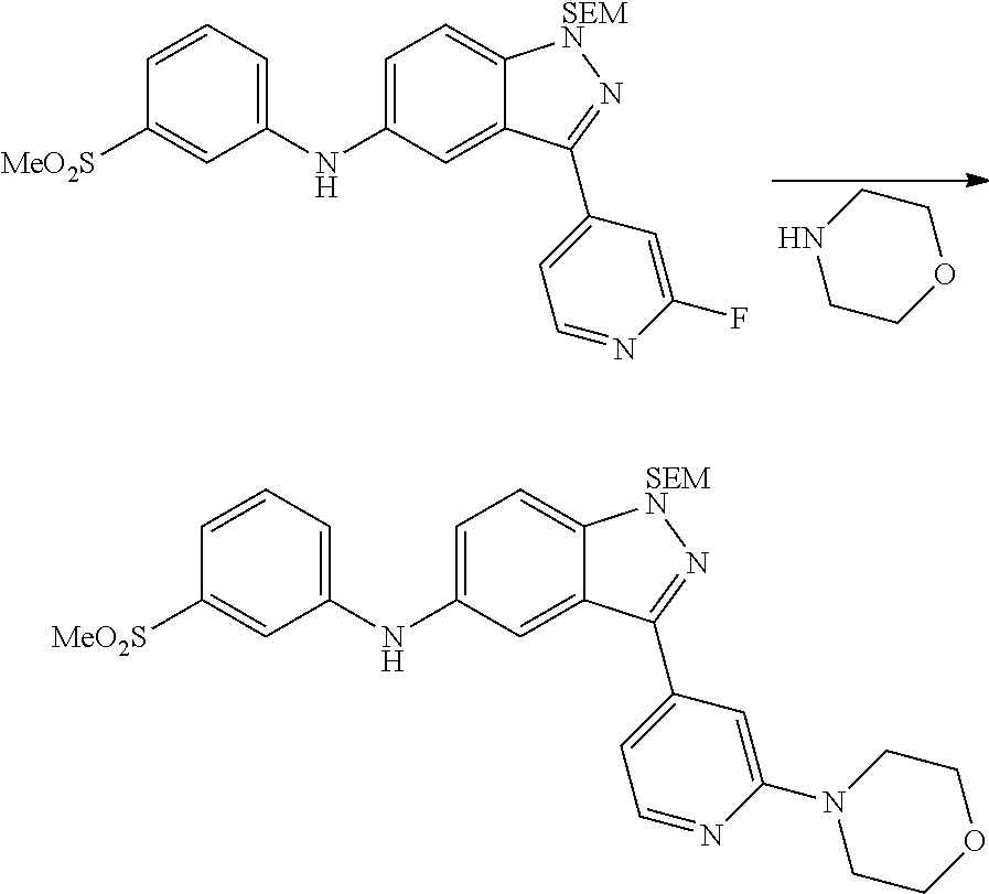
C1CNCCO1.C1=C(NC2=CC=CC([MeO2S])=C2)C=C2C(=C1)[SEMN]N=C2C1=CC=NC(F)=C1.C1=C(NC2=CC=CC([MeO2S])=C2)C=C2C(=C1)[SEMN]N=C2C1=CC=NC(N2CCOCC2)=C1
